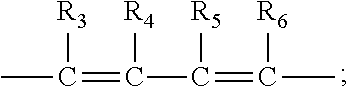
CC(=C([R4])C(=C(C)[R6])[R5])[R3]
